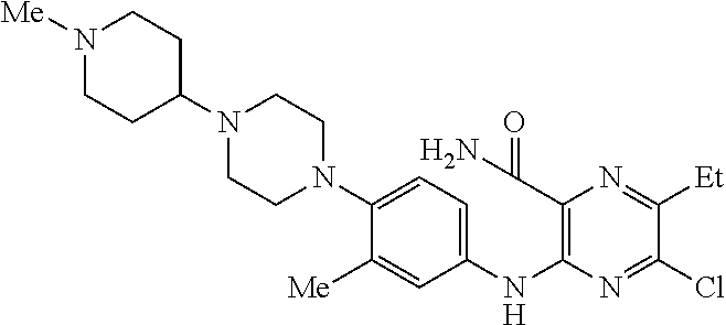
C1([Me])=CC(NC2=C(C(N)=O)N=C([Et])C(Cl)=N2)=CC=C1N1CCN(C2CCN([Me])CC2)CC1
